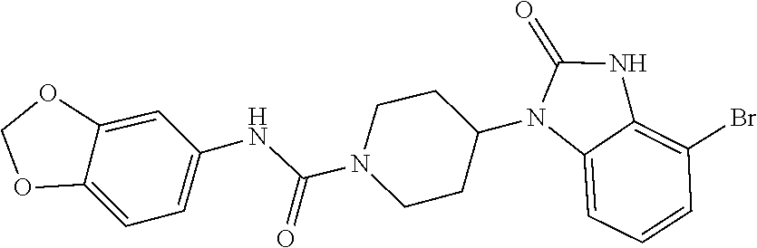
O=C1NC2=C(Br)C=CC=C2N1C1CCN(C(NC2=CC=C3OCOC3=C2)=O)CC1
